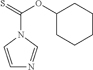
C1=CN(C(=S)OC2CCCCC2)C=N1
